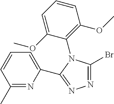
C1(C)=NC(C2=NN=C(Br)N2C2=C(OC)C=CC=C2OC)=CC=C1
